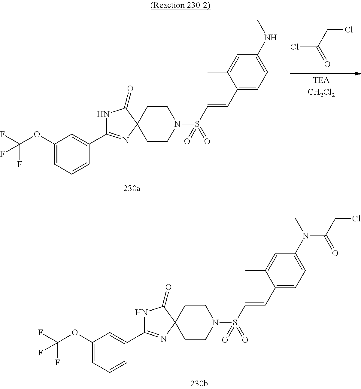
C1(OC(F)(F)F)=CC=CC(C2=NC3(C(=O)N2)CCN(S(C=CC2=CC=C(NC)C=C2C)(=O)=O)CC3)=C1.ClC(CCl)=O.C1(OC(F)(F)F)=CC=CC(C2=NC3(C(=O)N2)CCN(S(C=CC2=CC=C(N(C)C(CCl)=O)C=C2C)(=O)=O)CC3)=C1
